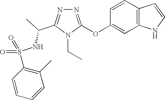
N1=C(OC2=CC3=C(C=C2)C=CN3)N(CC)C(C(NS(C2=C(C)C=CC=C2)(=O)=O)C)=N1
